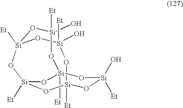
[Si]12([Et])O[Si](O)([Et])O[Si]3([Et])O[Si]([Et])(O[Si]([Et])(O[Si](O)([Et])O1)O[Si](O)([Et])O3)O2
